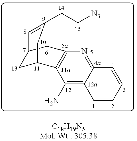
C12=NC3=C(C(N)=C1C=CC=C2)C1CC(C3)C=C(CC[N3])C1
